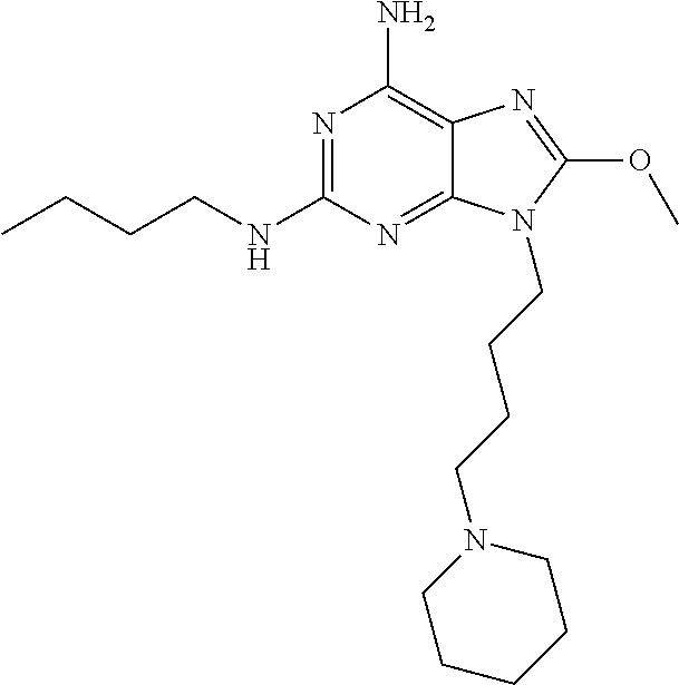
CCCCNC1=NC(N)=C2C(=N1)N(CCCCN1CCCCC1)C(OC)=N2
